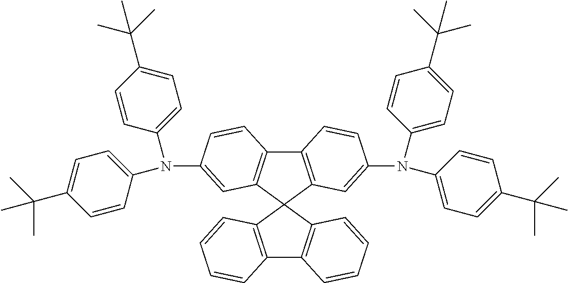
C12=C(C3(C4=C1C=CC=C4)C1=C(C4=C3C=C(N(C3=CC=C(C(C)(C)C)C=C3)C3=CC=C(C(C)(C)C)C=C3)C=C4)C=CC(N(C3=CC=C(C(C)(C)C)C=C3)C3=CC=C(C(C)(C)C)C=C3)=C1)C=CC=C2
